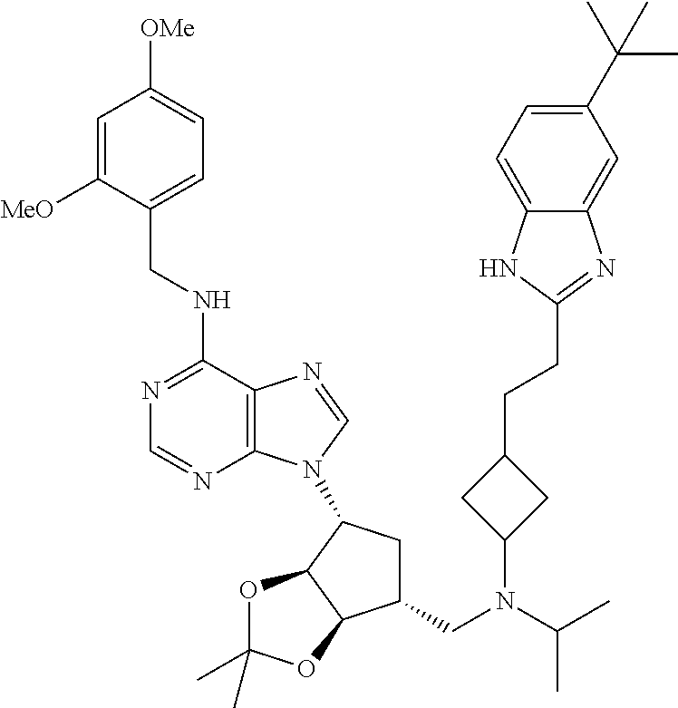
C1=C([MeO])C(CNC2=NC=NC3=C2N=CN3C2CC(CN(C(C)C)C3CC(CCC4=NC5=CC(C(C)(C)C)=CC=C5N4)C3)C3C2OC(C)(C)O3)=CC=C1[OMe]
